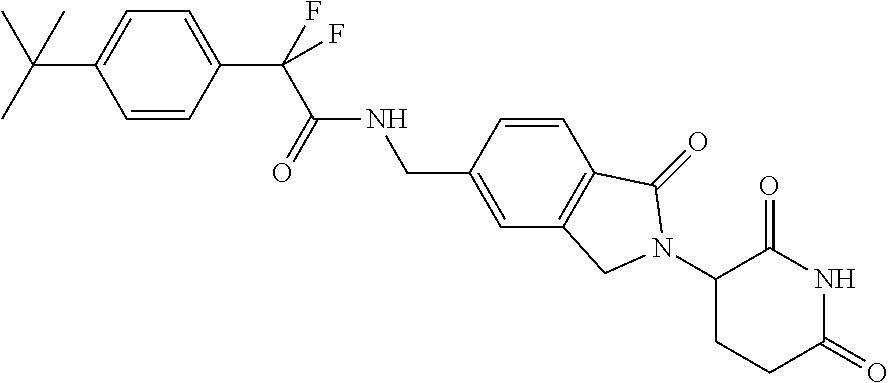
C1=CC(C(F)(C(=O)NCC2=CC3=C(C=C2)C(=O)N(C2CCC(=O)NC2=O)C3)F)=CC=C1C(C)(C)C
